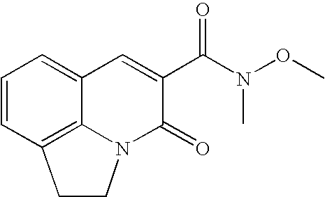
C1=CC2=C3C(=C1)C=C(C(N(OC)C)=O)C(=O)N3CC2
